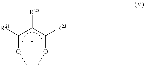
O(C(C(C(OC)[R21])[R22])[R23])C
